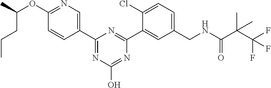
C1(OC(C)CCC)=NC=C(C2=NC(O)=NC(C3=CC(CNC(=O)C(C(F)(F)F)(C)C)=CC=C3Cl)=N2)C=C1
